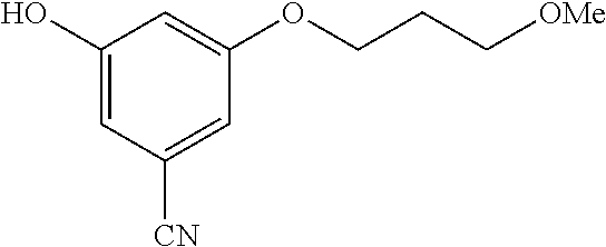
C1(O)=CC([CN])=CC(OCCC[OMe])=C1
